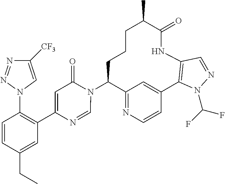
C12=NC=CC(=C1)C1=C(NC(=O)C(C)CCCC2N2C(=O)C=C(C3=C(N4C=C([CF3])N=N4)C=CC(CC)=C3)N=C2)C=NN1C(F)F
